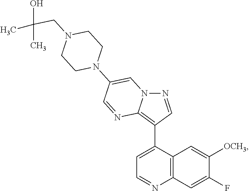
N12N=CC(C3=CC=NC4=C3C=C([OCH3])C(F)=C4)=C1N=CC(N1CCN(CC(C)(C)O)CC1)=C2
